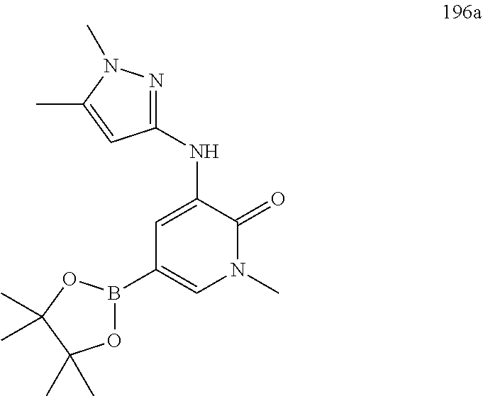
C1=C(NC2=NN(C)C(C)=C2)C(=O)N(C)C=C1B1OC(C)(C)C(C)(C)O1
